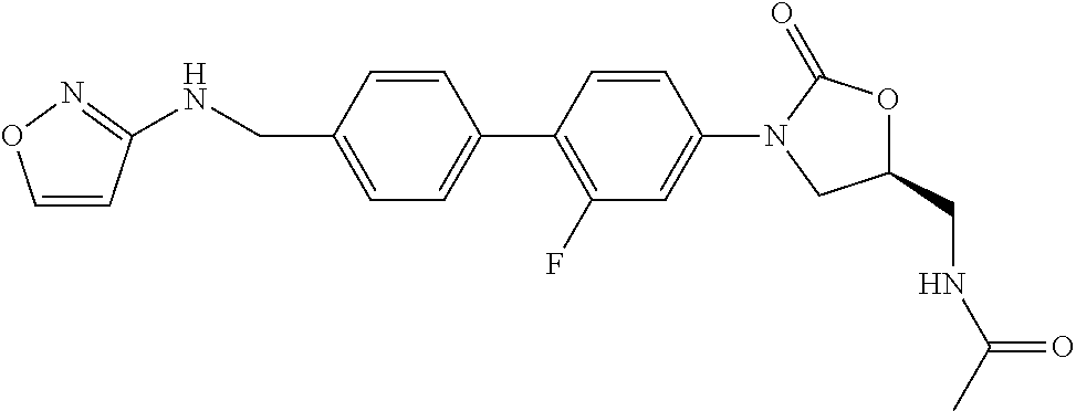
C(C1=CC=C(C2=C(F)C=C(N3CC(CNC(=O)C)OC3=O)C=C2)C=C1)NC1=NOC=C1
